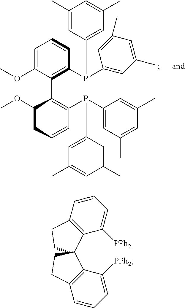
C1=C(OC)C(C2=C(P(C3=CC(C)=CC(C)=C3)C3=CC(C)=CC(C)=C3)C=CC=C2OC)=C(P(C2=CC(C)=CC(C)=C2)C2=CC(C)=CC(C)=C2)C=C1.C1=CC2=C(C([PPh2])=C1)C1(CC2)C2=C(C=CC=C2[PPh2])CC1
